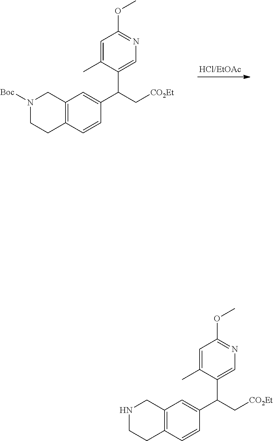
C12=C(C=CC(C(C[CO2Et])C3=CN=C(OC)C=C3C)=C1)CCN([Boc])C2.C12=C(C=CC(C(C[CO2Et])C3=CN=C(OC)C=C3C)=C1)CCNC2
